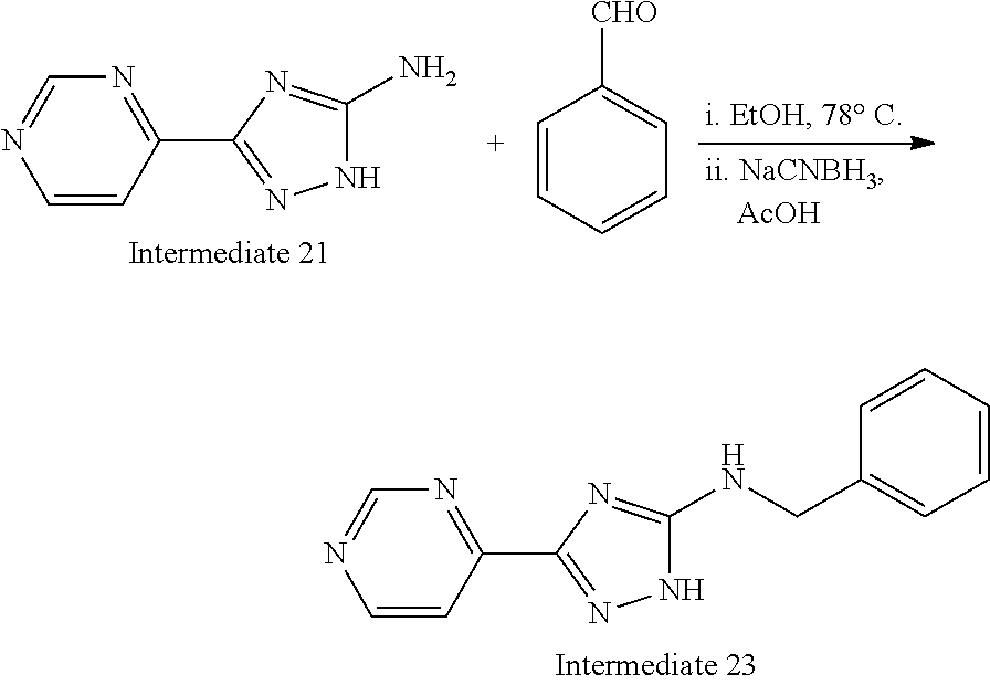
C1(C2=NNC(N)=N2)=NC=NC=C1.C1=CC=CC=C1[CHO].C1(C2=NNC(NCC3=CC=CC=C3)=N2)=NC=NC=C1
